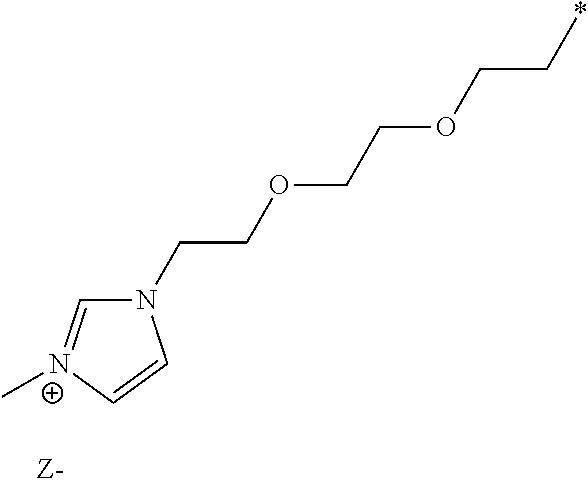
C(COCCOCC*)N1C=[N+](C)C=C1
